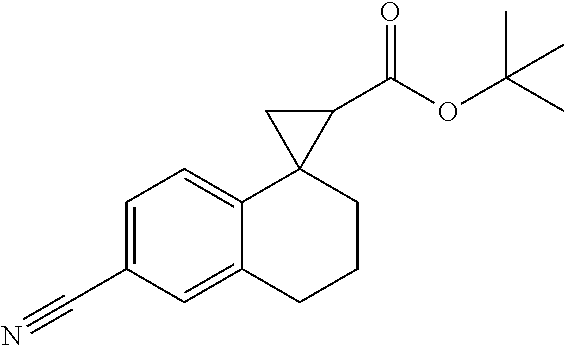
C1(C#N)=CC=C2C(=C1)CCCC21C(C(OC(C)(C)C)=O)C1
